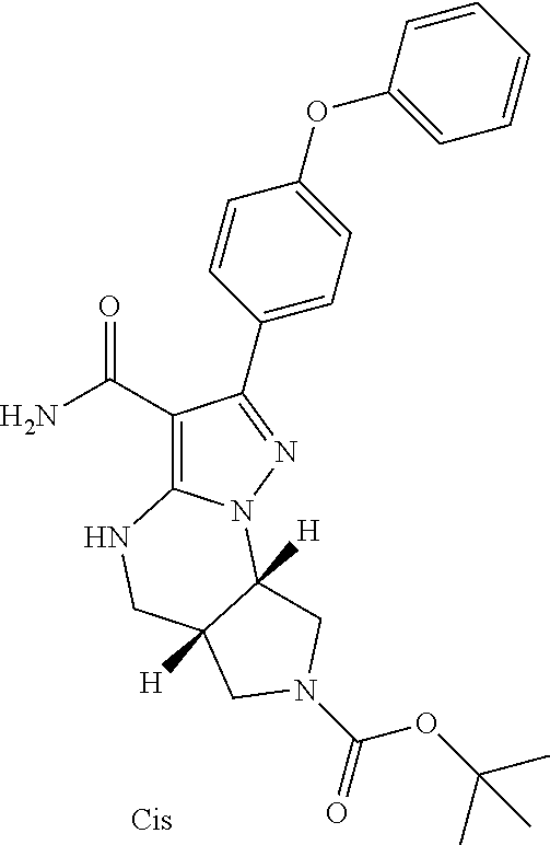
C1(C(=O)N)=C2N(N=C1C1=CC=C(OC3=CC=CC=C3)C=C1)C1([H])C([H])(CN2)CN(C(=O)OC(C)(C)C)C1
